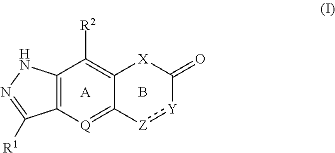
C12=C([Q]=C3C(=C1[R2])[X]C(=O)[Y]:[Z]3)C([R1])=NN2.[A].B
